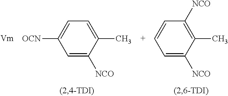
C1=C([NCO])C(C)=CC=C1[OCN].C1=C([NCO])C(C)=C([NCO])C=C1
